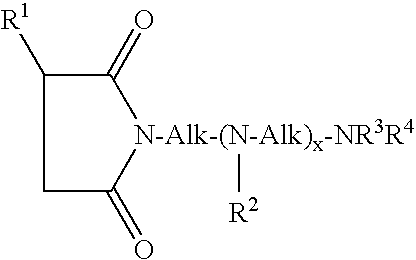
C1(=O)C([R1])CC(=O)[N-Alk-(N-Alk)x-NR3R4]1[R2]
